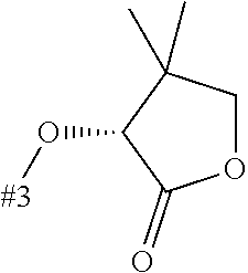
O([#3])C1C(=O)OCC1(C)C
